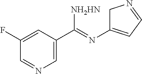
C1(F)=CC(C(=NC2=CC=NC2)[NH2HN])=CN=C1
